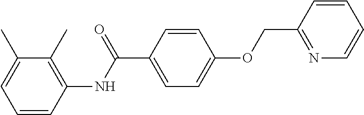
C1=CC(NC(C2=CC=C(OCC3=NC=CC=C3)C=C2)=O)=C(C)C(C)=C1
